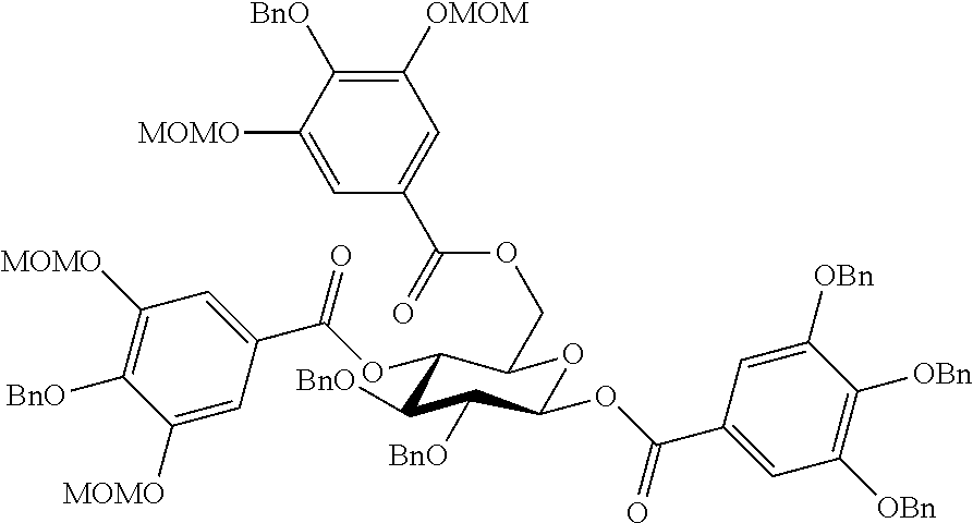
C1(OC(C2=CC([MOMO])=C([BnO])C([MOMO])=C2)=O)C([BnO])C([BnO])C(OC(C2=CC([OBn])=C([OBn])C([OBn])=C2)=O)OC1COC(C1=CC([OMOM])=C([BnO])C([MOMO])=C1)=O
